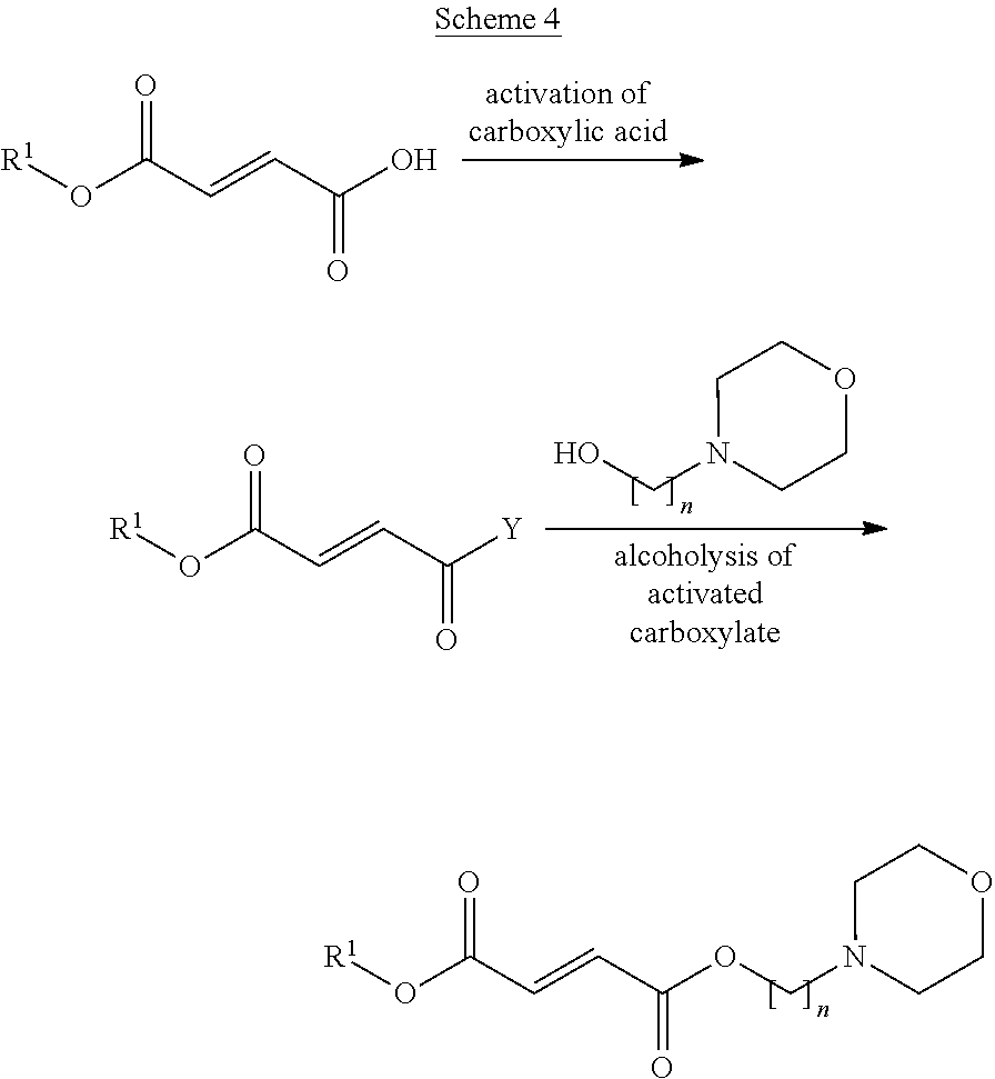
C(N1CCOCC1)OC(C=CC(O[R1])=O)=O.[R1]OC(C=CC(O)=O)=O.[R1]OC(C=CC([Y])=O)=O.C(N1CCOCC1)O
